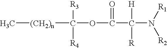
C[(CH2)n]C(OC(C(N([R2])[R1])([H])[R])=O)([R4])[R3]
